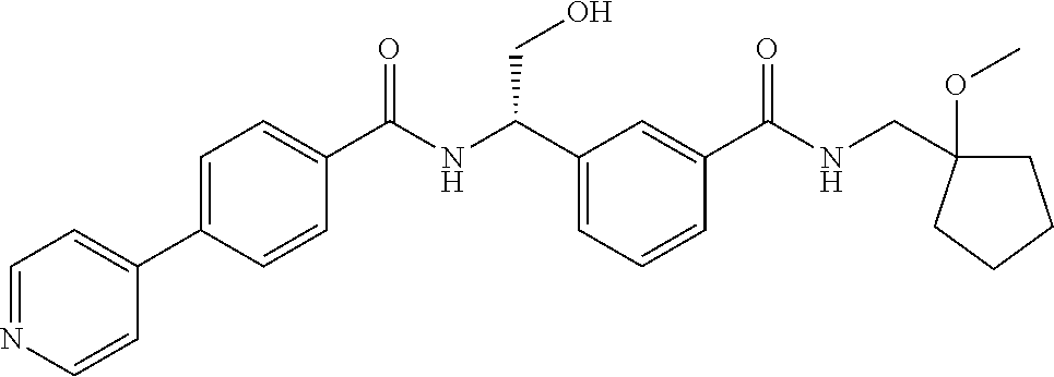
C1(C2=CC=NC=C2)=CC=C(C(NC(C2=CC=CC(C(NCC3(OC)CCCC3)=O)=C2)CO)=O)C=C1
